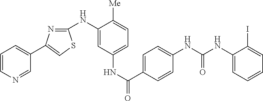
C1=CN=CC(C2=CSC(NC3=CC(NC(C4=CC=C(NC(NC5=CC=CC=C5I)=O)C=C4)=O)=CC=C3[Me])=N2)=C1
